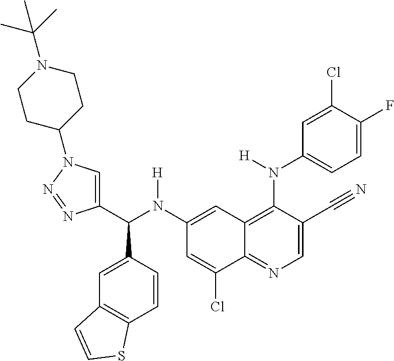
C1(N(C(C2=CN(C3CCN(C(C)(C)C)CC3)N=N2)C2=CC3=C(C=C2)SC=C3)[H])=CC2=C(N(C3=CC=C(F)C(Cl)=C3)[H])C(C#N)=CN=C2C(Cl)=C1
